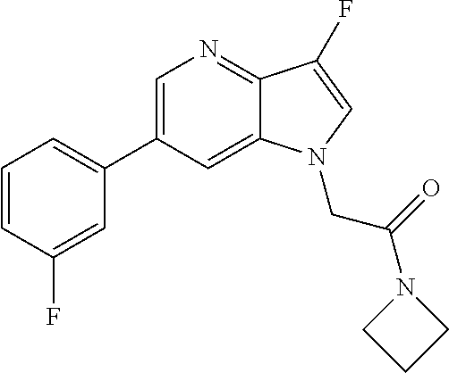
C1=C(C2=CC=CC(F)=C2)C=C2C(=N1)C(F)=CN2CC(N1CCC1)=O
